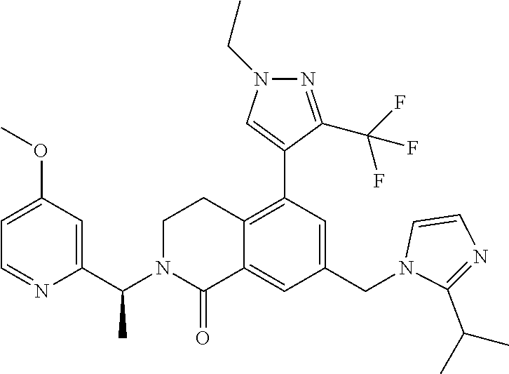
C1=C(OC)C=C(C(N2CCC3=C(C4=CN(CC)N=C4C(F)(F)F)C=C(CN4C=CN=C4C(C)C)C=C3C2=O)C)N=C1
